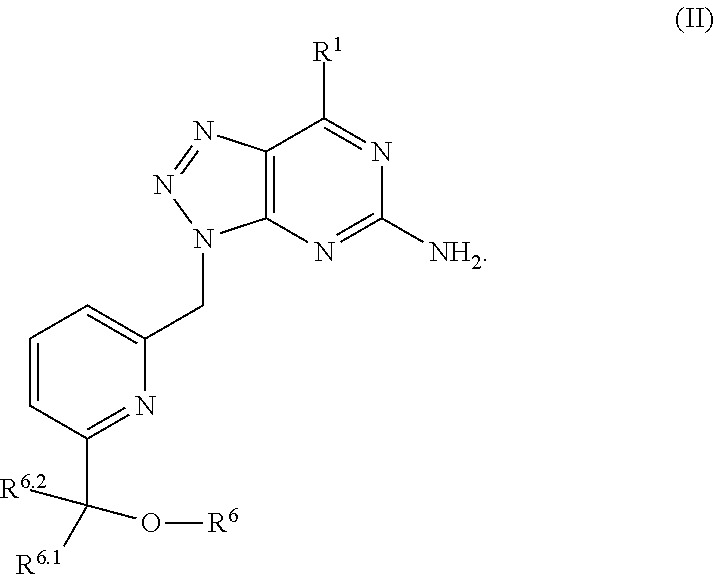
C1=CC(C([R6.2])([R6.1])O[R6])=NC(CN2C3=C(N=N2)C([R1])=NC([NH2])=N3)=C1
